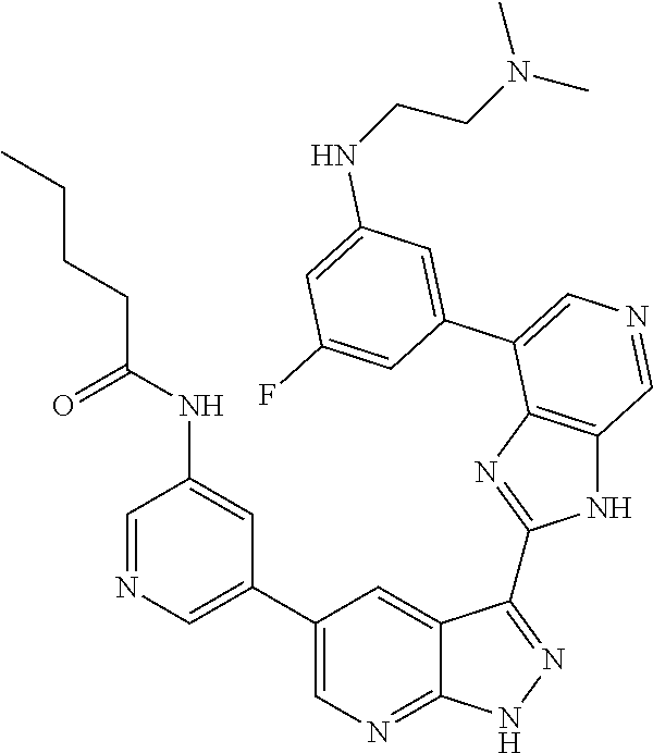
C1=C(C2=CN=CC3=C2N=C(C2=NNC4=NC=C(C5=CN=CC(NC(CCCC)=O)=C5)C=C42)N3)C=C(F)C=C1NCCN(C)C
